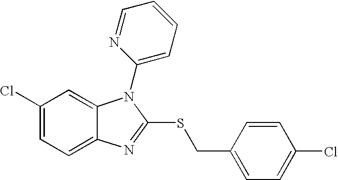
C1(Cl)=CC=C2C(=C1)N(C1=CC=CC=N1)C(SCC1=CC=C(Cl)C=C1)=N2
